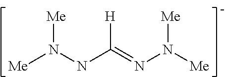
[Me]N(NC(=NN([Me])[Me])[H])[Me]
